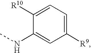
C1=C([R9])C=C(NC)C([R10])=C1
